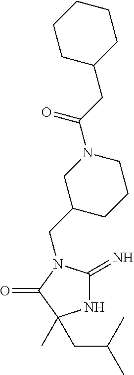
N1C(=N)N(CC2CCCN(C(CC3CCCCC3)=O)C2)C(=O)C1(C)CC(C)C
